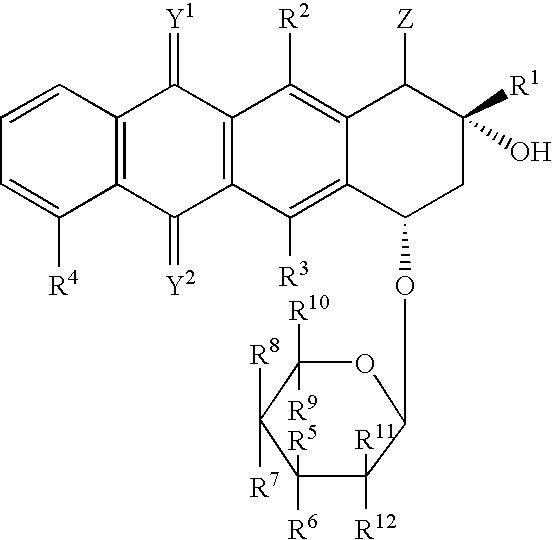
C1=CC2=C(C([R4])=C1)C(=[Y2])C1=C(C2=[Y1])C([R2])=C2C(=C1[R3])C(OC1C([R11])([R12])C([R6])([R5])C([R8])([R7])C([R10])([R9])O1)CC([R1])(O)C2[Z]
